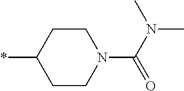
C1CC(*)CCN1C(=O)N(C)C
